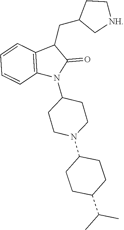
C1(N2C3=C(C(CC4C[NH]CC4)C2=O)C=CC=C3)CCN(C2CCC(C(C)C)CC2)CC1
